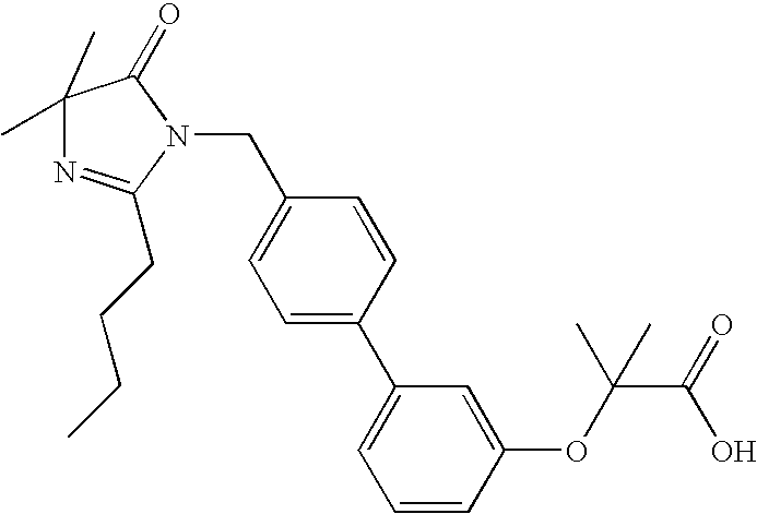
C1=C(C2=CC=CC(OC(C)(C(O)=O)C)=C2)C=CC(CN2C(=O)C(C)(C)N=C2CCCC)=C1
